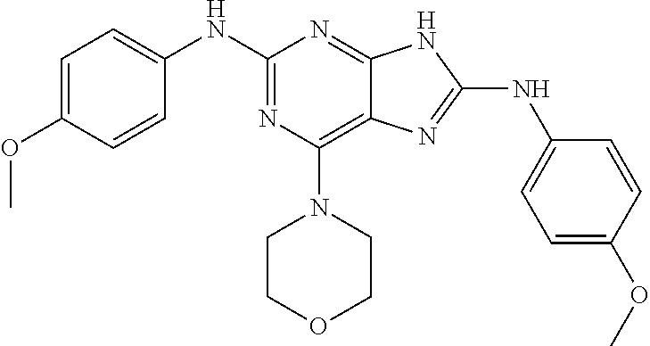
C1=C(OC)C=CC(NC2=NC(N3CCOCC3)=C3C(=N2)NC(NC2=CC=C(OC)C=C2)=N3)=C1
